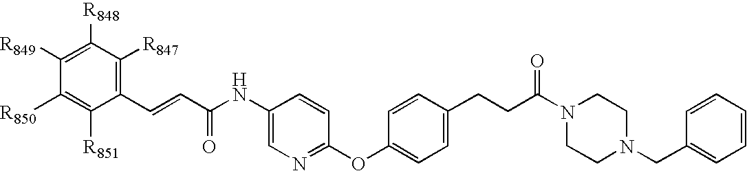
C1(NC(=O)C=CC2=C([R847])C([R848])=C([R849])C([R850])=C2[R851])=CN=C(OC2=CC=C(CCC(N3CCN(CC4=CC=CC=C4)CC3)=O)C=C2)C=C1
